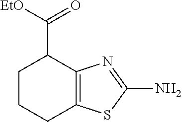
C1CCC2=C(C1C([EtO])=O)N=C(N)S2
